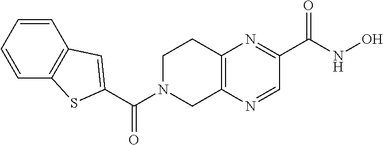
C12=C(N=CC(C(NO)=O)=N1)CN(C(=O)C1=CC3=C(C=CC=C3)S1)CC2
